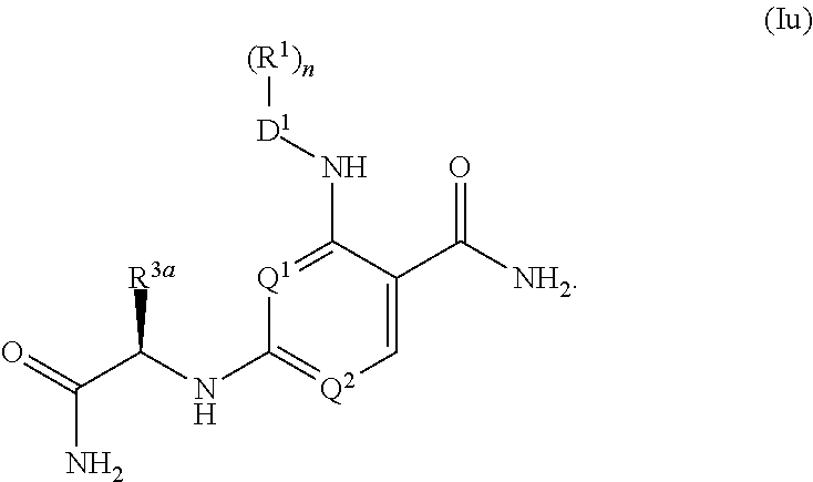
[D1](NC1=[Q1]C(NC(C(=O)N)[R3a])=[Q2]C=C1C([NH2])=O)[(R1)n]
